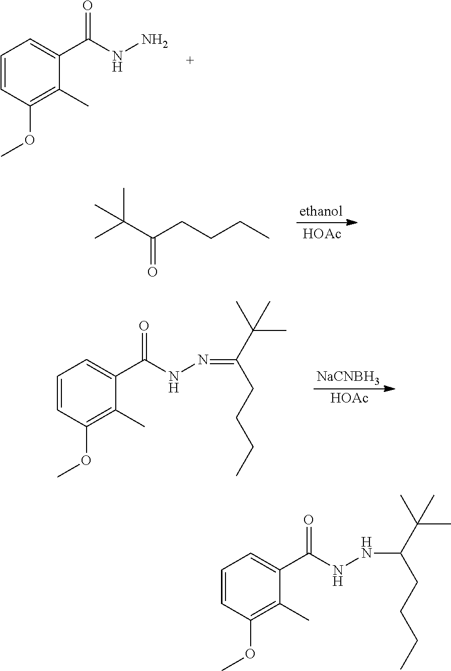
C1=CC(OC)=C(C)C(C(NN)=O)=C1.[HOAc].CC(C(CCCC)=O)(C)C.[HOAc].[NaCNBH3].C1=CC(OC)=C(C)C(C(NN=C(C(C)(C)C)CCCC)=O)=C1.C1=CC(OC)=C(C)C(C(NNC(C(C)(C)C)CCCC)=O)=C1
